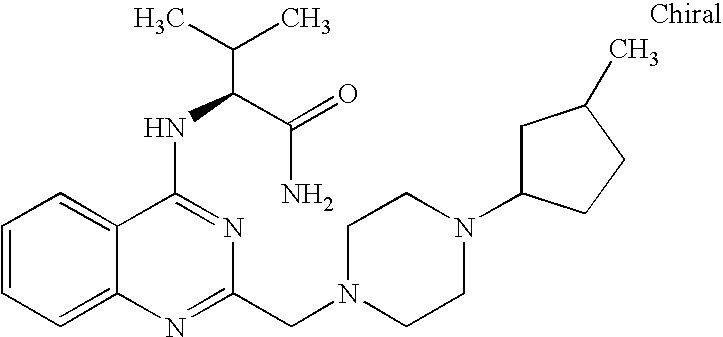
C1=CC=C2C(=C1)C(NC(C(N)=O)C(C)C)=NC(CN1CCN(C3CC(C)CC3)CC1)=N2
